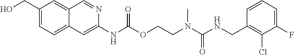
C1=CC(CNC(N(CCOC(NC2=CC3=CC=C(CO)C=C3C=N2)=O)C)=O)=C(Cl)C(F)=C1
